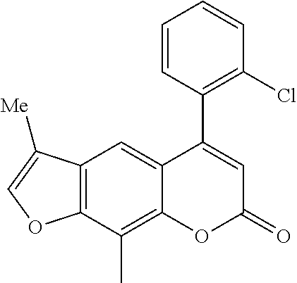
C12=C(C(C)=C3C(=C1)C(C1=C(Cl)C=CC=C1)=CC(=O)O3)OC=C2[Me]
